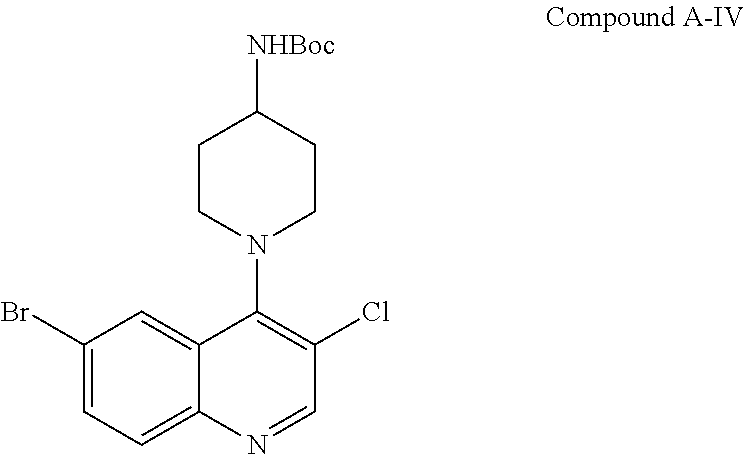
C1(Br)=CC=C2C(=C1)C(N1CCC([NHBoc])CC1)=C(Cl)C=N2
